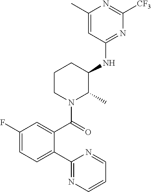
C1(F)=CC=C(C2=NC=CC=N2)C(C(=O)N2C(C)C(NC3=NC([CF3])=NC(C)=C3)CCC2)=C1
